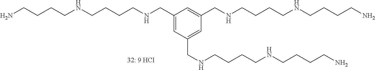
C1(CNCCCCNCCCCN)=CC(CNCCCCNCCCCN)=CC(CNCCCCNCCCCN)=C1
